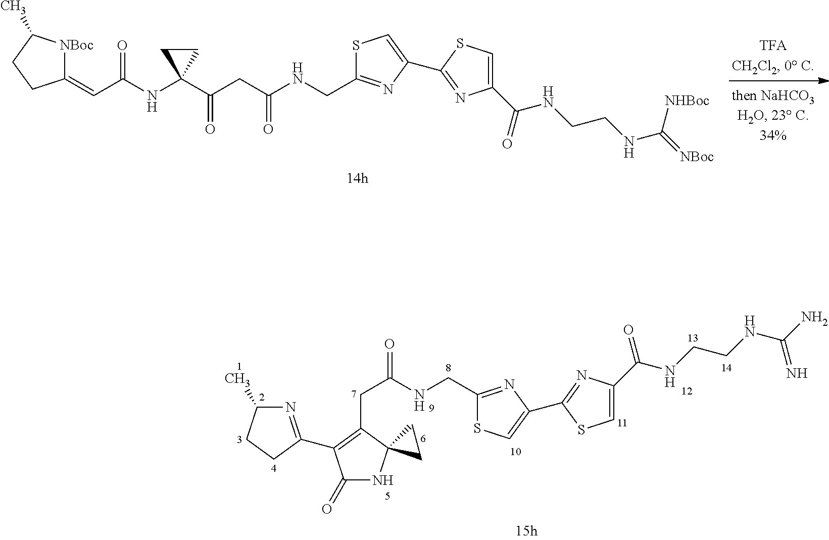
C1(=CC(NC2(C(CC(NCC3=NC(C4=NC(C(=O)NCCNC(=[NBoc])[NHBoc])=CS4)=CS3)=O)=O)CC2)=O)[NBoc]C(C)CC1.N1=C(C2=C(CC(=O)NCC3=NC(C4=NC(C(=O)NCCNC(N)=N)=CS4)=CS3)C3(NC2=O)CC3)CCC1C
